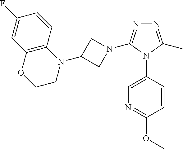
N1=C(C)N(C2=CN=C(OC)C=C2)C(N2CC(N3C4=C(OCC3)C=C(F)C=C4)C2)=N1
